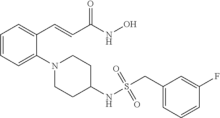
C1=CC=C(N2CCC(NS(=O)(=O)CC3=CC=CC(F)=C3)CC2)C(C=CC(NO)=O)=C1
